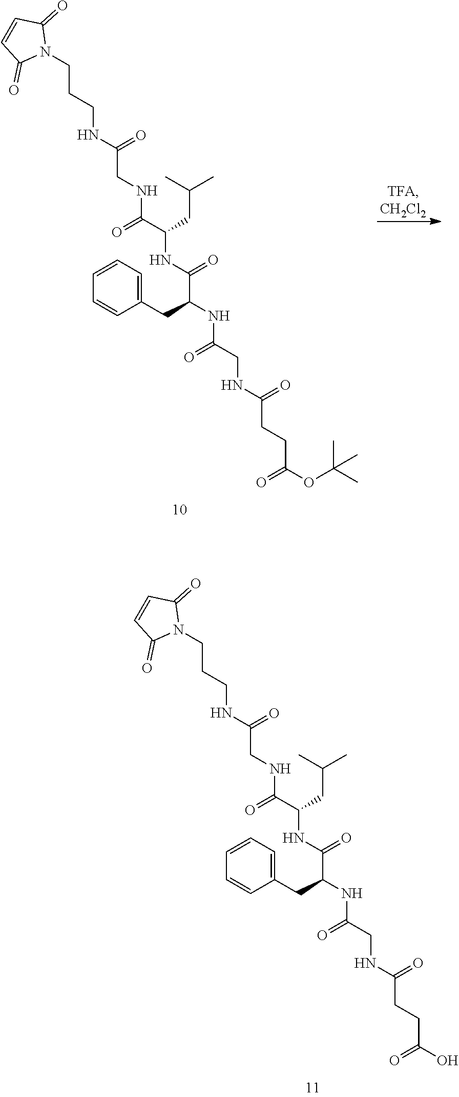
N1(CCCNC(CNC(C(NC(C(NC(CNC(CCC(OC(C)(C)C)=O)=O)=O)CC2=CC=CC=C2)=O)CC(C)C)=O)=O)C(=O)C=CC1=O.N1(CCCNC(CNC(C(NC(C(NC(CNC(CCC(O)=O)=O)=O)CC2=CC=CC=C2)=O)CC(C)C)=O)=O)C(=O)C=CC1=O
